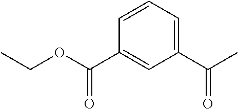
C1(C(C)=O)=CC=CC(C(OCC)=O)=C1
